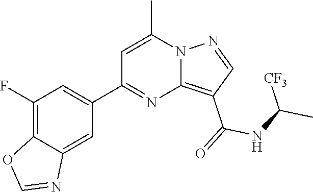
C12=C(C(=O)NC(C)[CF3])C=NN1C(C)=CC(C1=CC(F)=C3C(=C1)N=CO3)=N2
